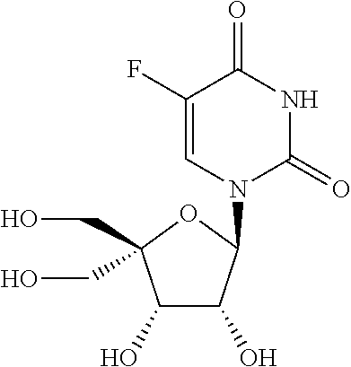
C1(F)=CN(C2C(O)C(O)C(CO)(CO)O2)C(=O)NC1=O
